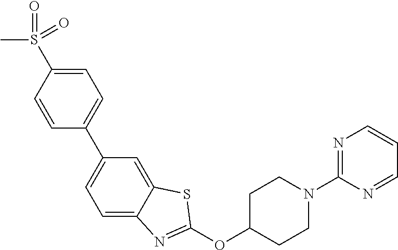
C1=C(S(C)(=O)=O)C=CC(C2=CC=C3C(=C2)SC(OC2CCN(C4=NC=CC=N4)CC2)=N3)=C1
